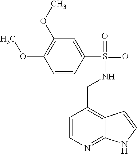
C1=CN=C2C(=C1CNS(=O)(=O)C1=CC(OC)=C(OC)C=C1)C=CN2
